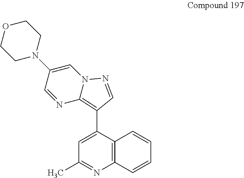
C1CN(C2=CN3C(=C(C4=CC(C)=NC5=C4C=CC=C5)C=N3)N=C2)CCO1
